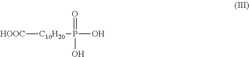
[HOOC][C10H20]P(O)(=O)O
